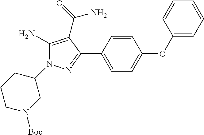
C1(N)=C(C(=O)N)C(C2=CC=C(OC3=CC=CC=C3)C=C2)=NN1C1CN([Boc])CCC1
